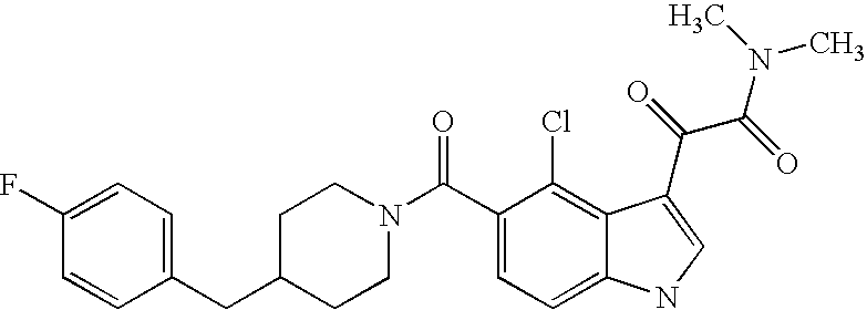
C1(F)=CC=C(CC2CCN(C(C3=CC=C4C(=C3Cl)C(C(=O)C(=O)N(C)C)=CN4)=O)CC2)C=C1
